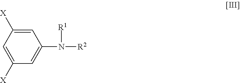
C1=C([X])C=C([X])C=C1N([R2])[R1]
